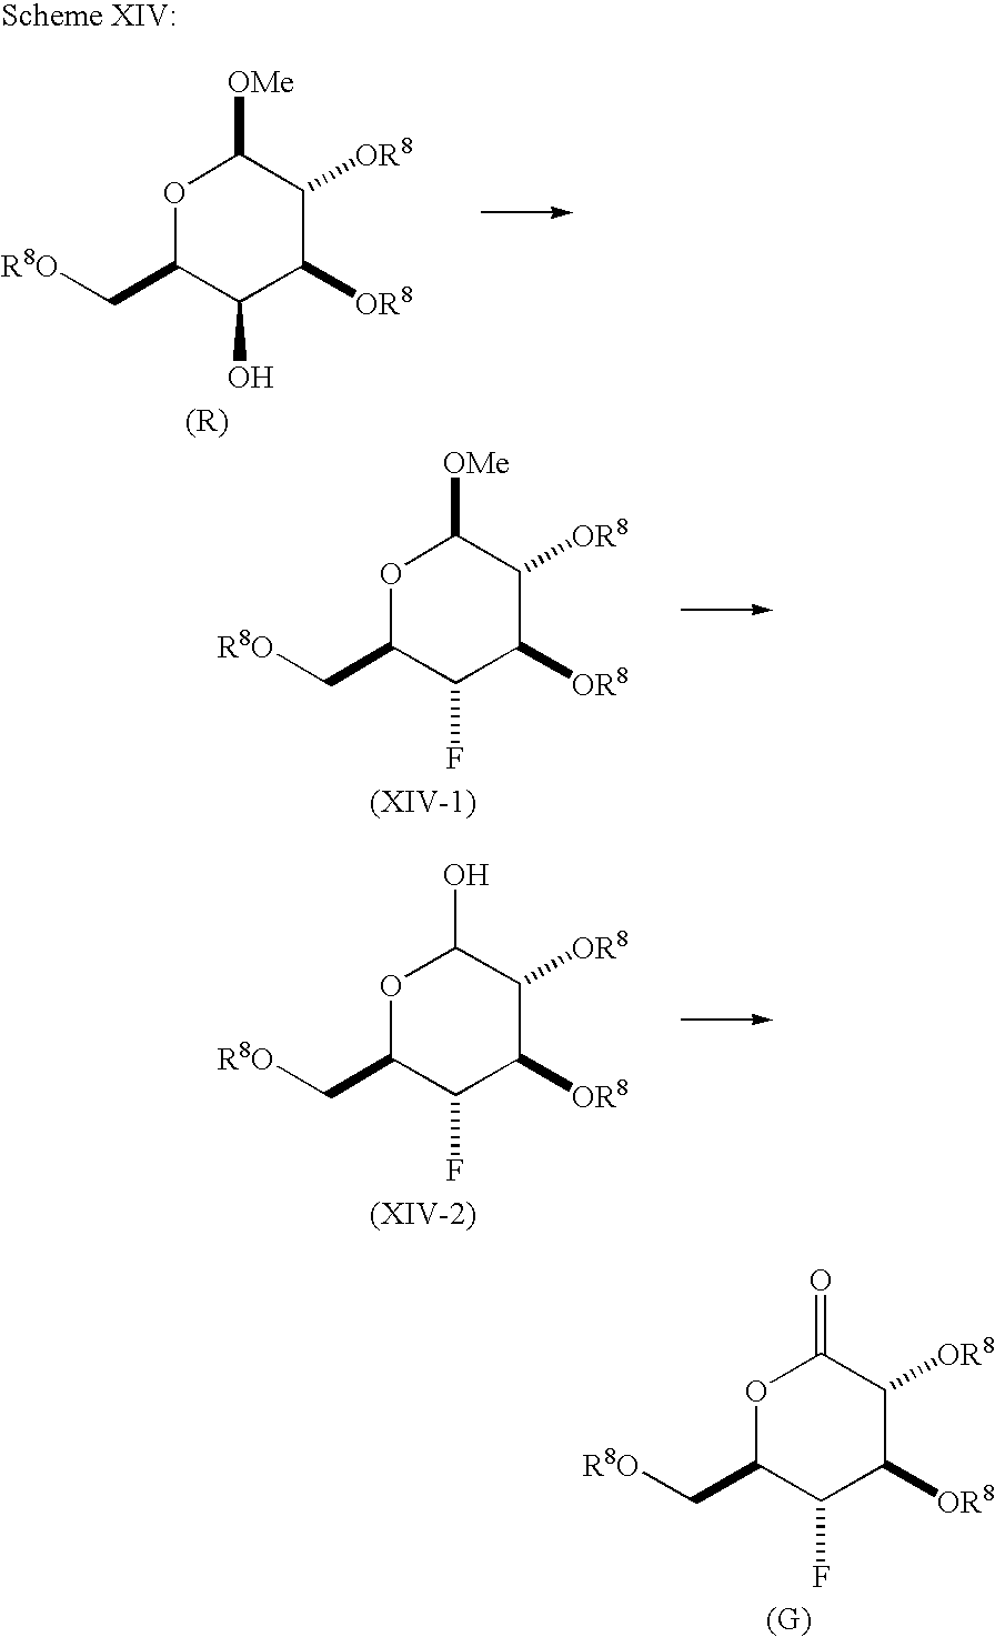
O1C(C[R8O])C(F)C([OR8])C([OR8])C1=O.O1C(C[R8O])C(F)C([OR8])C([OR8])C1[OMe].O1C(C[R8O])C(F)C([OR8])C([OR8])C1O.O1C(C[R8O])C(O)C([OR8])C([OR8])C1[OMe]
